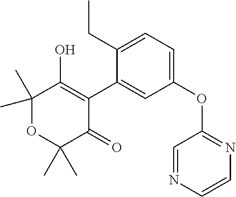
C1(C)(C)OC(C)(C)C(=O)C(C2=CC(OC3=NC=CN=C3)=CC=C2CC)=C1O
